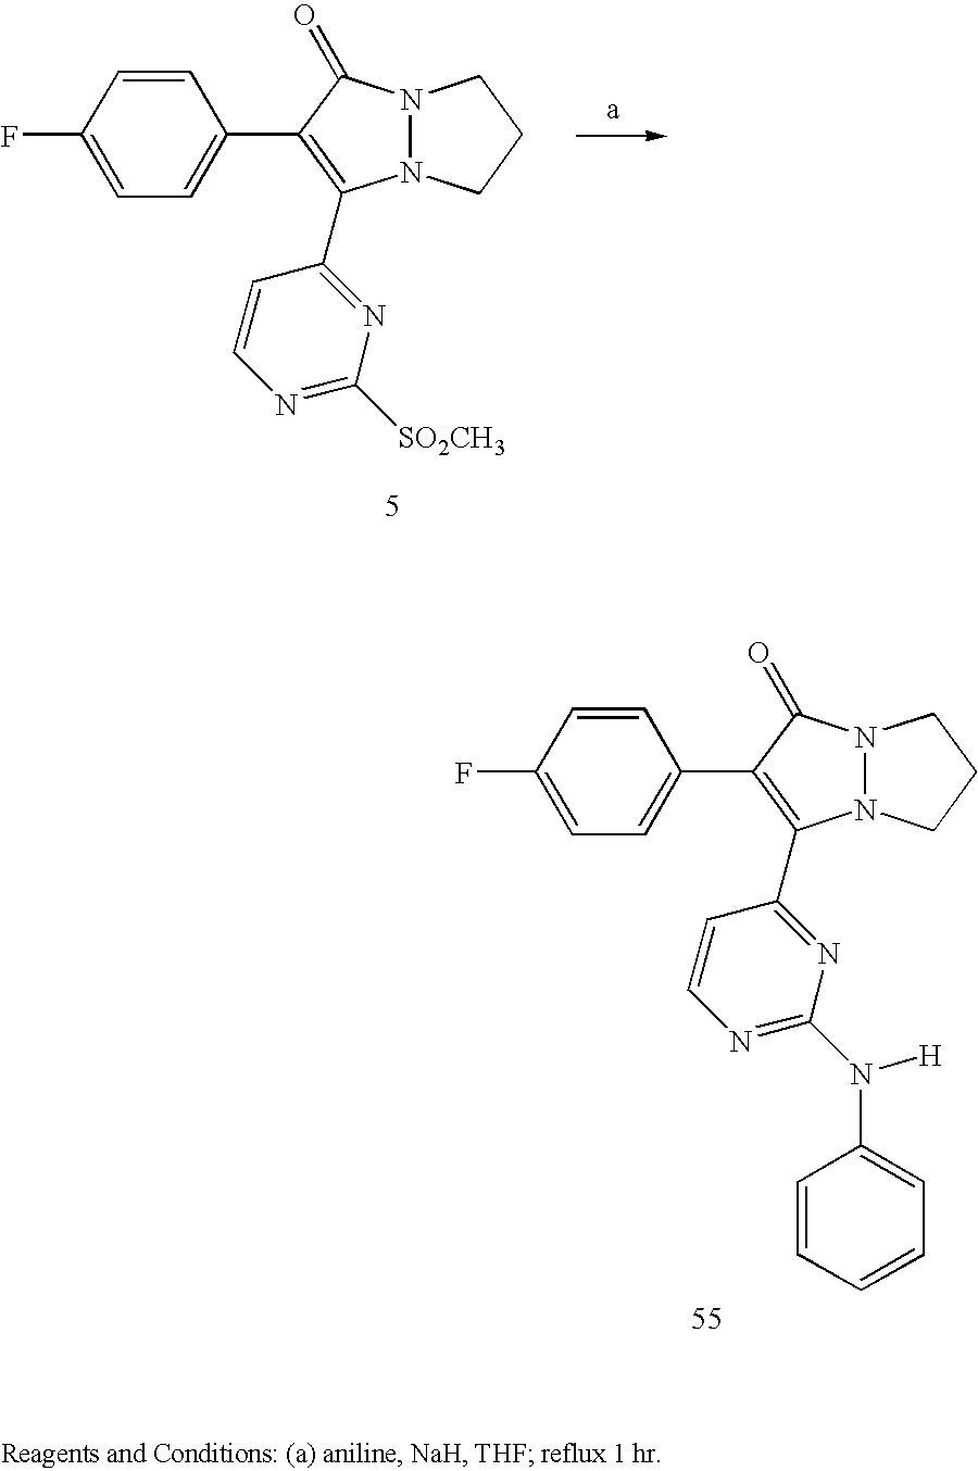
N12N(CCC1)C(C1=NC([SO2CH3])=NC=C1)=C(C1=CC=C(F)C=C1)C2=O.N12N(CCC1)C(C1=NC(N([H])C3=CC=CC=C3)=NC=C1)=C(C1=CC=C(F)C=C1)C2=O
